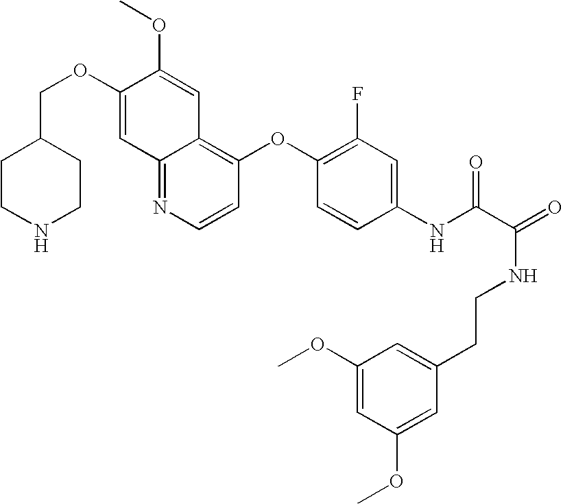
C(OC1=CC2=NC=CC(OC3=C(F)C=C(NC(C(=O)NCCC4=CC(OC)=CC(OC)=C4)=O)C=C3)=C2C=C1OC)C1CCNCC1
